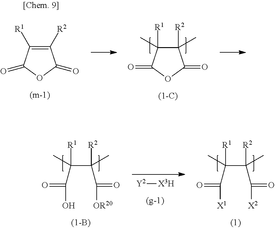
C1([R2])=C([R1])C(=O)OC1=O.C1([R2])(C)C([R1])(C)C(=O)OC1=O.[Y2][X3H].C(C([R1])(C)C(=O)O)([R2])(C)C([OR20])=O.C(C([R1])(C)C(=O)[X1])([R2])(C)C([X2])=O
